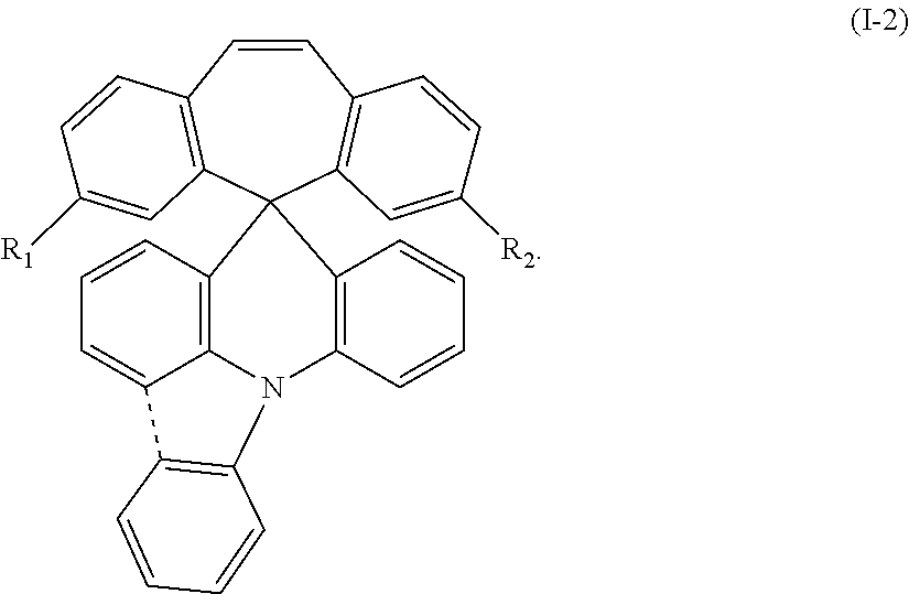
C1=CC2=C(C3(C4=C1C=CC([R2])=C4)C1=C4C(=CC=C1)C1=C(N4C4=C3C=CC=C4)C=CC=C1)C=C([R1])C=C2
